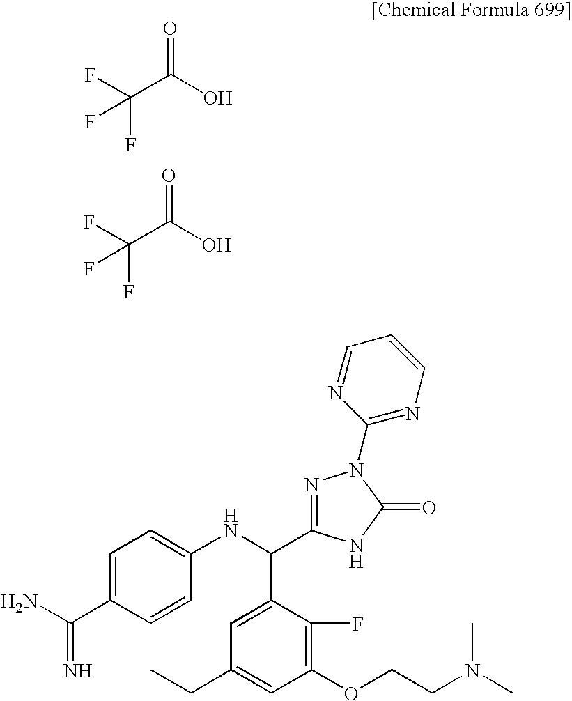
FC(C(O)=O)(F)F.FC(C(O)=O)(F)F.C1=C(C(=N)N)C=CC(NC(C2=CC(CC)=CC(OCCN(C)C)=C2F)C2=NN(C3=NC=CC=N3)C(=O)N2)=C1
